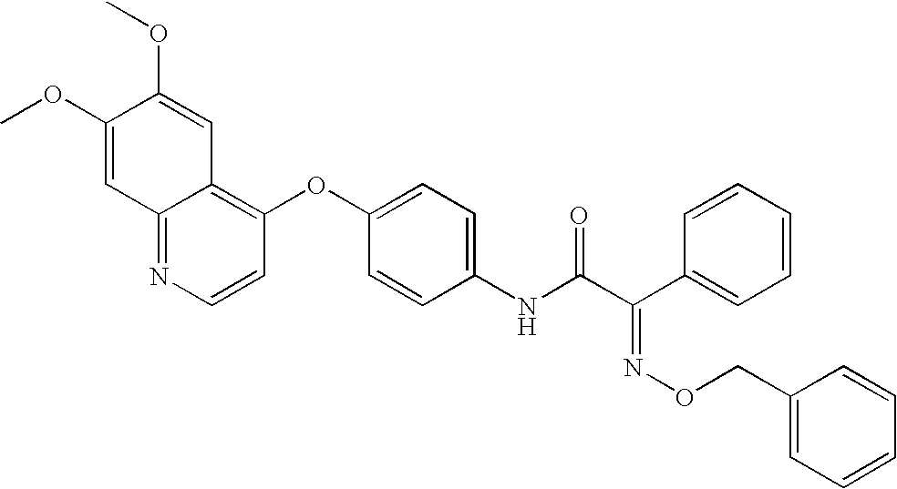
C1(OC)=CC2=NC=CC(OC3=CC=C(NC(C(C4=CC=CC=C4)=NOCC4=CC=CC=C4)=O)C=C3)=C2C=C1OC
